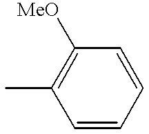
C1([MeO])=C(C)C=CC=C1
